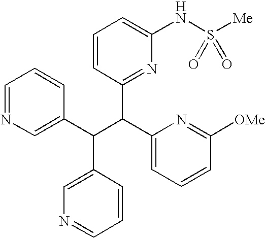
C1=CC(C(C2=CC=CC([OMe])=N2)C(C2=CN=CC=C2)C2=CN=CC=C2)=NC(NS([Me])(=O)=O)=C1
